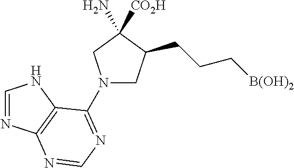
N1(C2=NC=NC3=C2NC=N3)CC(CCC[B(OH)2])C(N)([CO2H])C1
